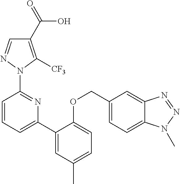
C1(C(=O)O)=C([CF3])N(C2=NC(C3=CC(C)=CC=C3OCC3=CC=C4C(=C3)N=NN4C)=CC=C2)N=C1
